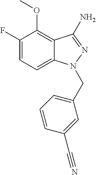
C1(F)=CC=C2C(=C1OC)C(N)=NN2CC1=CC=CC(C#N)=C1
